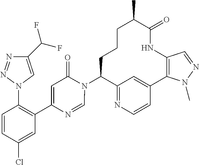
C12=NC=CC(=C1)C1=C(NC(=O)C(C)CCCC2N2C(=O)C=C(C3=C(N4C=C(C(F)F)N=N4)C=CC(Cl)=C3)N=C2)C=NN1C
